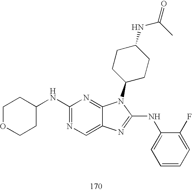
C1(NC2CCOCC2)=NC=C2C(=N1)N(C1CCC(NC(=O)C)CC1)C(NC1=CC=CC=C1F)=N2
